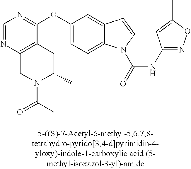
C1(OC2=CC=C3C(=C2)C=CN3C(=O)NC2=NOC(C)=C2)=NC=NC2=C1CC(C)N(C(C)=O)C2
